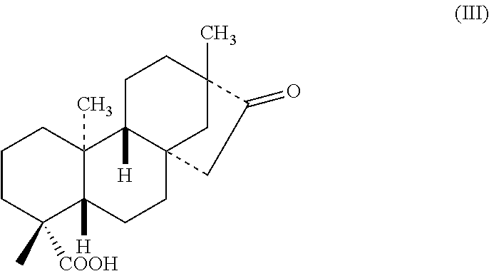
C1CC(C)([COOH])C2([H])C(C)(C1)C1([H])C3(CC2)CC(C)(CC1)C(=O)C3
